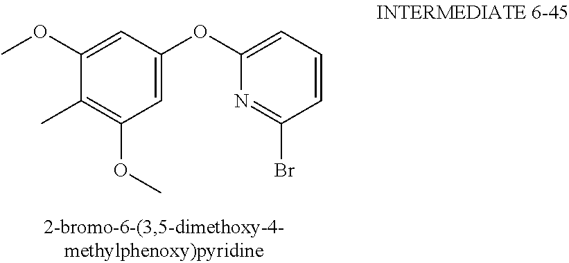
C1=CC=C(OC2=CC(OC)=C(C)C(OC)=C2)N=C1Br
